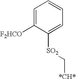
C1=C([F2HCO])C([SO2]C[*CH*])=CC=C1
